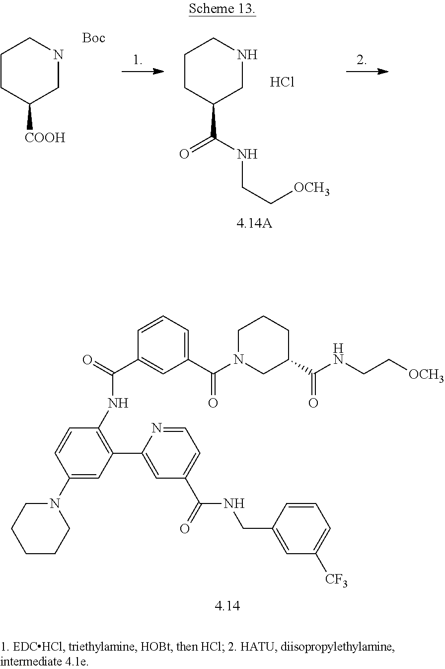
C1CC([COOH])CNC1.[Boc].C1CC(C(NCC[OCH3])=O)CNC1.Cl.C1CCN(C2=CC(C3=CC(C(=O)NCC4=CC([CF3])=CC=C4)=CC=N3)=C(NC(C3=CC(C(N4CC(C(NCC[OCH3])=O)CCC4)=O)=CC=C3)=O)C=C2)CC1
